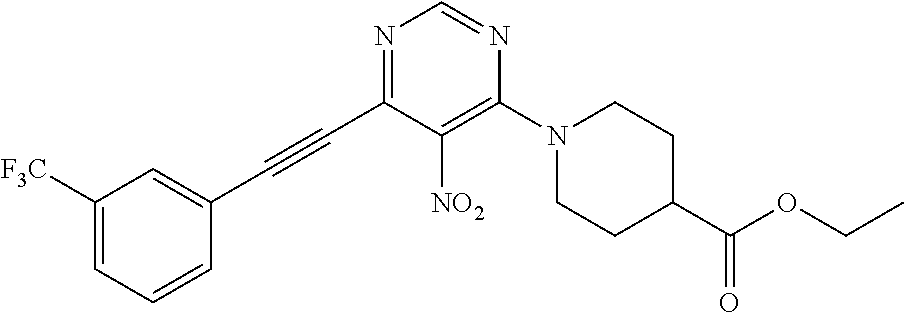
C(C1=NC=NC(N2CCC(C(OCC)=O)CC2)=C1[NO2])#CC1=CC([F3C])=CC=C1
